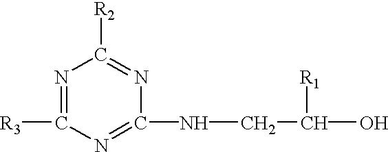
N1=C([R3])N=C(NCC([R1])O)N=C1[R2]
